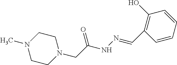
CN1CCN(CC(NN=CC2=C(O)C=CC=C2)=O)CC1
